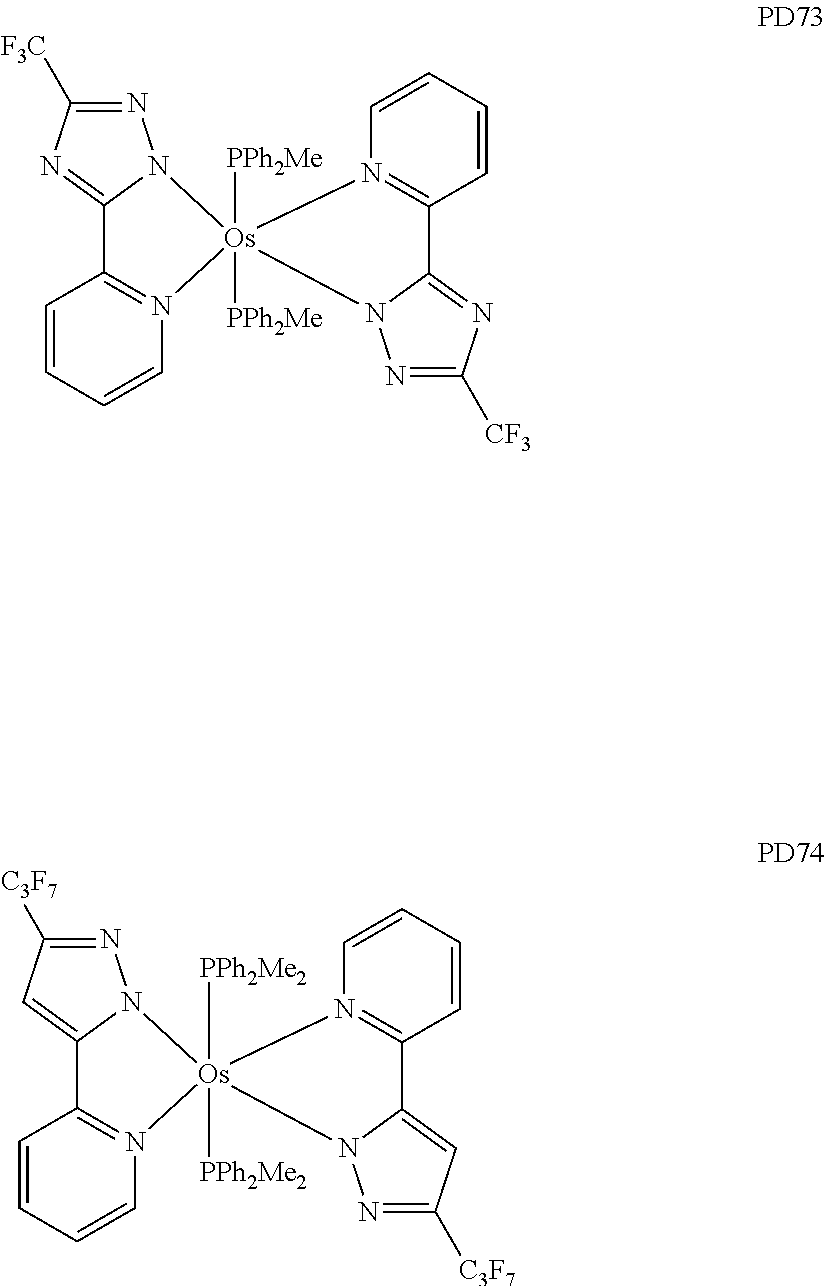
C1=CC=CN2=C1C1=NC([F3C])=NN1[Os]21([PPh2Me])([PPh2Me])N2=C(C=CC=C2)C2=NC([CF3])=NN12.C1=CC=CN2=C1C1=CC([C3F7])=NN1[Os]21([PPh2Me2])([PPh2Me2])N2=C(C=CC=C2)C2=CC([C3F7])=NN12
